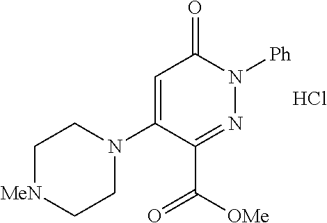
C(C1=NN([Ph])C(=O)C=C1N1CC[MeN]CC1)([OMe])=O.Cl
